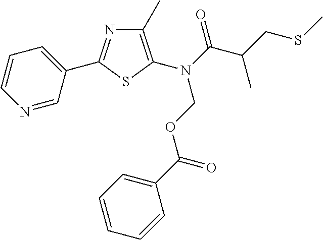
N1=CC(C2=NC(C)=C(N(C(C(CSC)C)=O)COC(C3=CC=CC=C3)=O)S2)=CC=C1
